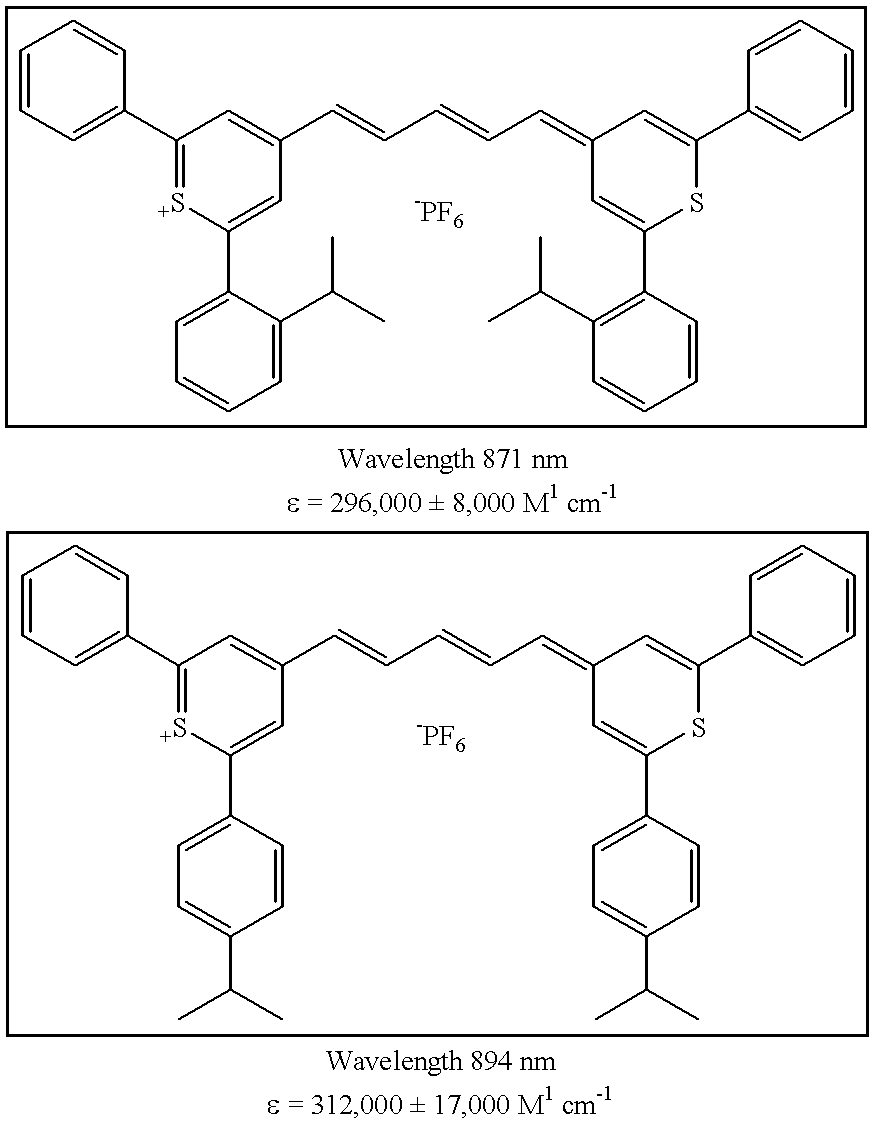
C1=CC=C(C2=[S+]C(C3=CC=CC=C3C(C)C)=CC(C=CC=CC=C3C=C(C4=C(C(C)C)C=CC=C4)SC(C4=CC=CC=C4)=C3)=C2)C=C1.C1=CC=C(C2=[S+]C(C3=CC=C(C(C)C)C=C3)=CC(C=CC=CC=C3C=C(C4=CC=C(C(C)C)C=C4)SC(C4=CC=CC=C4)=C3)=C2)C=C1
